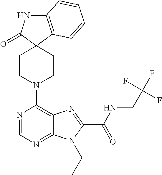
C12=C(C=CC=C1)C1(C(=O)N2)CCN(C2=C3C(=NC=N2)N(CC)C(C(NCC(F)(F)F)=O)=N3)CC1
